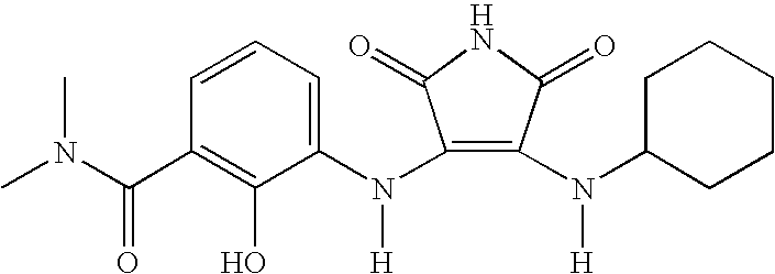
C1(N(C2=CC=CC(C(N(C)C)=O)=C2O)[H])=C(N(C2CCCCC2)[H])C(=O)NC1=O
